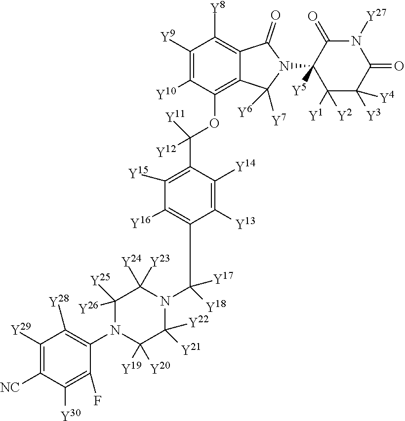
C1([Y29])=C([NC])C([Y30])=C(F)C(N2C([Y19])([Y20])C([Y22])([Y21])N(C(C3=C([Y16])C([Y15])=C(C(OC4=C5C(=C([Y8])C([Y9])=C4[Y10])C(=O)N(C4([Y5])C([Y1])([Y2])C([Y3])([Y4])C(=O)N([Y27])C4=O)C5([Y6])[Y7])([Y12])[Y11])C([Y14])=C3[Y13])([Y17])[Y18])C([Y23])([Y24])C2([Y25])[Y26])=C1[Y28]
